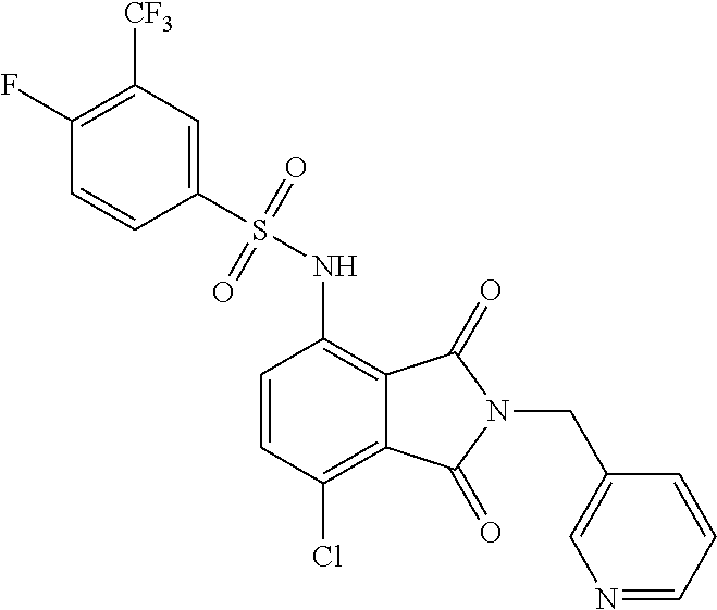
C1=CC(Cl)=C2C(=C1NS(C1=CC([CF3])=C(F)C=C1)(=O)=O)C(=O)N(CC1=CN=CC=C1)C2=O
